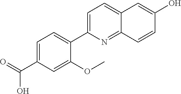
C1=C(C2=CC=C(C(=O)O)C=C2OC)N=C2C(=C1)C=C(O)C=C2
